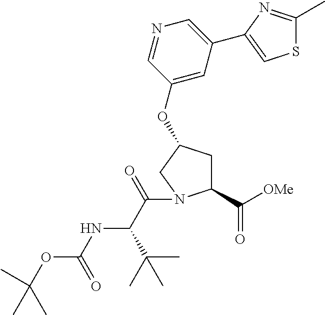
C(C(=O)N1C(C([OMe])=O)CC(OC2=CC(C3=CSC(C)=N3)=CN=C2)C1)(C(C)(C)C)NC(=O)OC(C)(C)C
